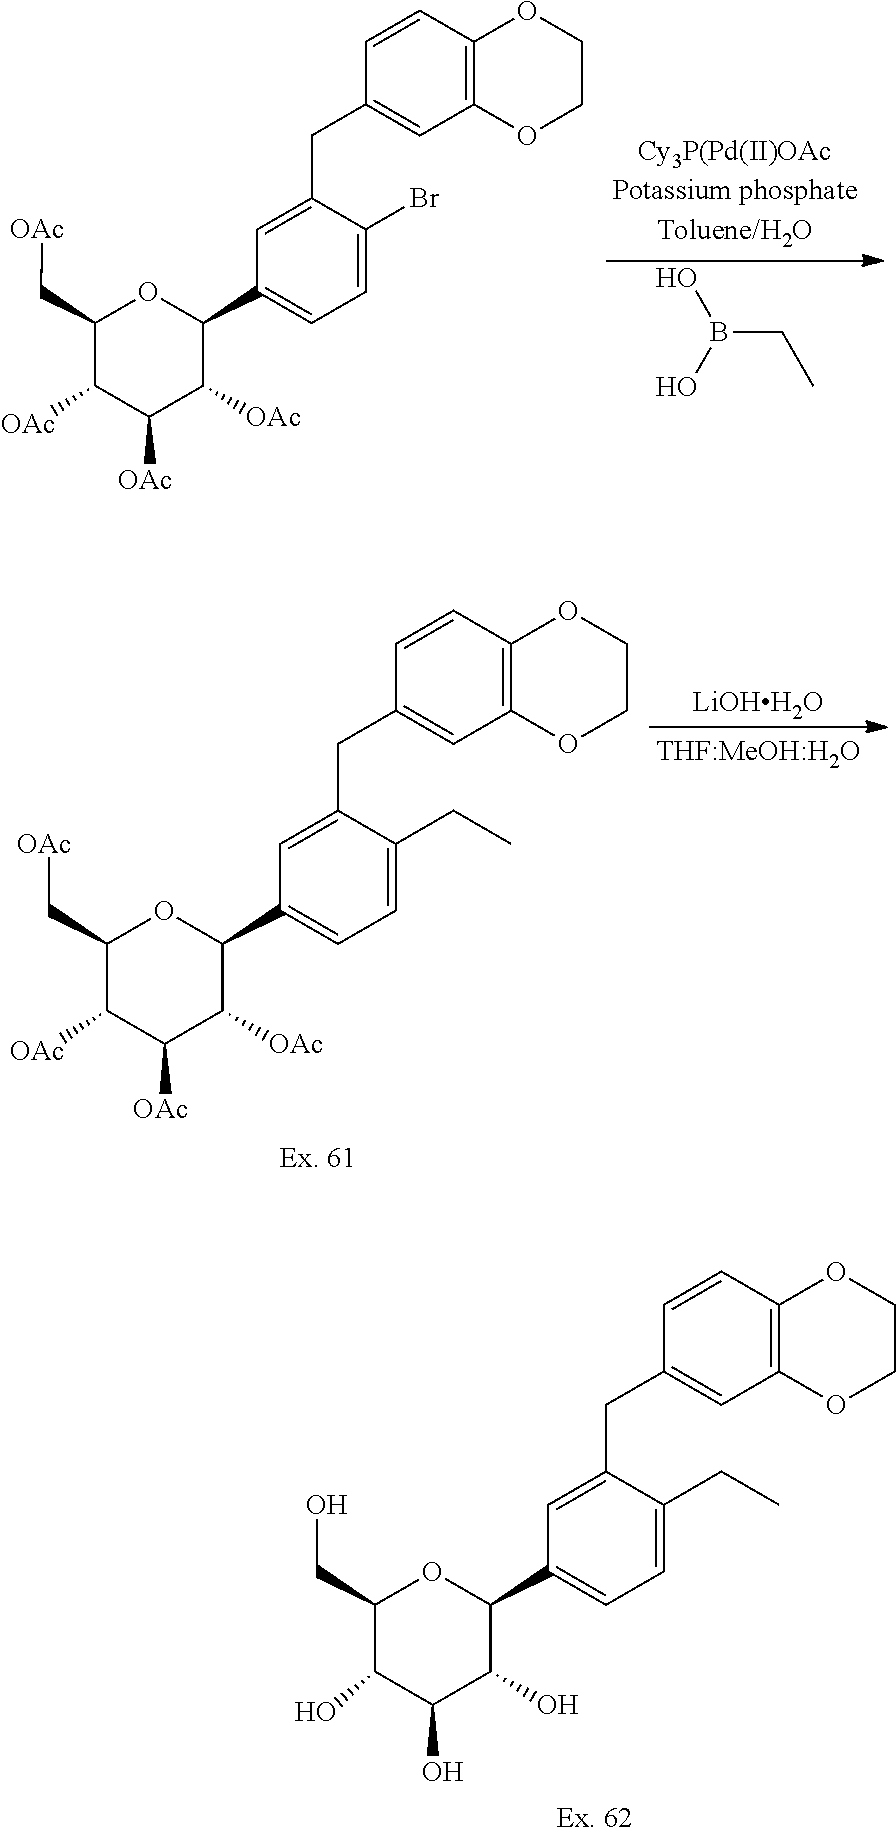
C1(CO)C(O)C(O)C(O)C(C2=CC=C(CC)C(CC3=CC4=C(C=C3)OCCO4)=C2)O1.OB(O)CC.C1(C[OAc])C([OAc])C([OAc])C([OAc])C(C2=CC=C(Br)C(CC3=CC4=C(C=C3)OCCO4)=C2)O1.C1(C[OAc])C([OAc])C([OAc])C([OAc])C(C2=CC=C(CC)C(CC3=CC4=C(C=C3)OCCO4)=C2)O1.[LiOHH2O]
